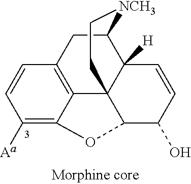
C1([Aa])=C2C3=C(C=C1)CC1C4([H])C3(CC[NCH3]1)C(C(O)C=C4)O2
